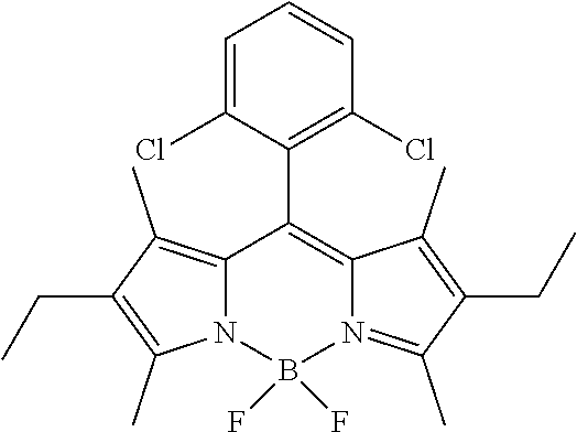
C12=C(C)C(CC)=C(C)N1B(F)(F)N1=C(C)C(CC)=C(C)C1=C2C1=C(Cl)C=CC=C1Cl
